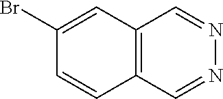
C1(Br)=CC2=C(C=C1)C=NN=C2
